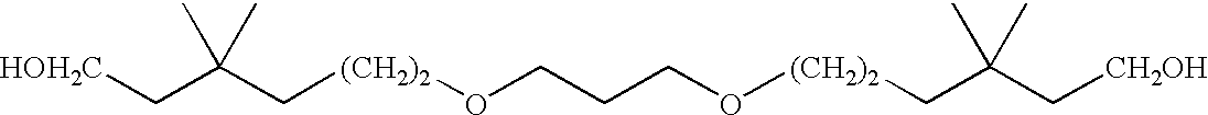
C([(CH2)2]OCCCO[(CH2)2]CC(C[CH2OH])(C)C)C(C[HOH2C])(C)C
